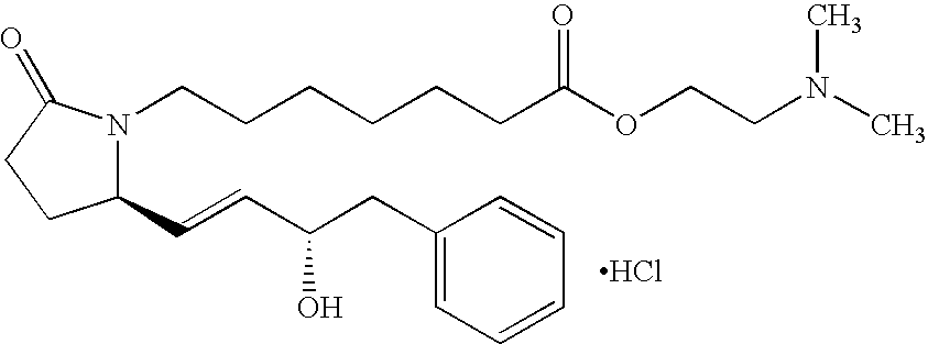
Cl.C(COC(=O)CCCCCCN1C(C=CC(O)CC2=CC=CC=C2)CCC1=O)N(C)C
